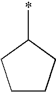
C1CCC(*)C1
